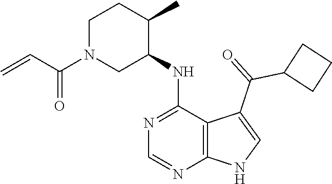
C1N(C(C=C)=O)CC(NC2=NC=NC3=C2C(C(=O)C2CCC2)=CN3)C(C)C1
